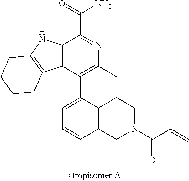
C12=C(C(C3=CC=CC4=C3CCN(C(C=C)=O)C4)=C(C)N=C1C(=O)N)C1=C(N2)CCCC1
